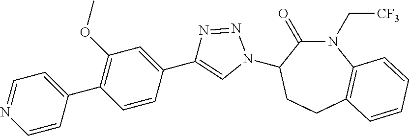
C1=CC(C2=C(OC)C=C(C3=CN(C4C(=O)N(C[CF3])C5=C(CC4)C=CC=C5)N=N3)C=C2)=CC=N1
